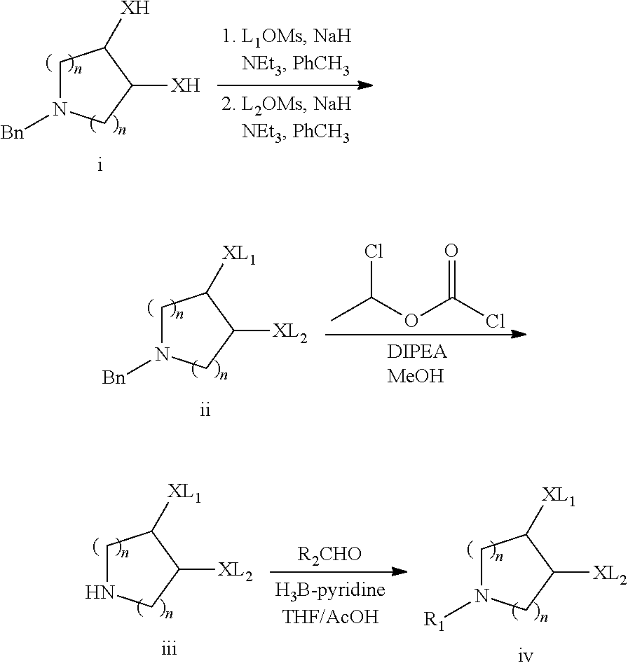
C1N([Bn])CC([XH])C1[XH].C1N([Bn])CC([XL2])C1[XL1].CC(OC(Cl)=O)Cl.C1NCC([XL2])C1[XL1].C1N([R1])CC([XL2])C1[XL1].[R2CHO]
